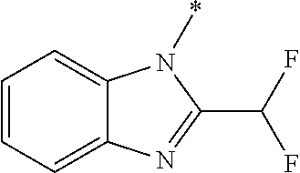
C1=CC=C2C(=C1)N(*)C(C(F)F)=N2
